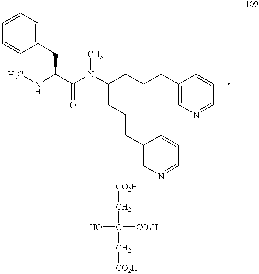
C1=CC=CC(CC(NC)C(=O)N(C(CCCC2=CN=CC=C2)CCCC2=CN=CC=C2)C)=C1.[CO2H]CC(C[CO2H])(O)[CO2H]
